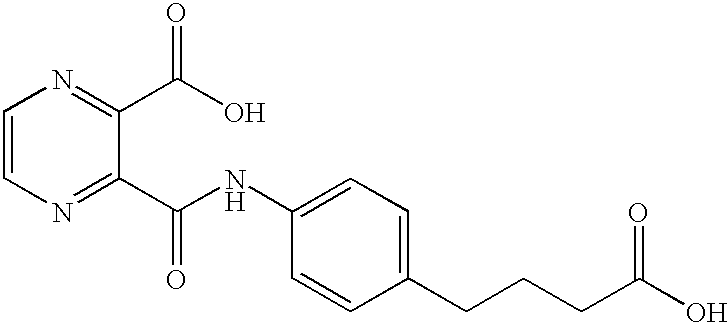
C1=CN=C(C(NC2=CC=C(CCCC(O)=O)C=C2)=O)C(C(O)=O)=N1
